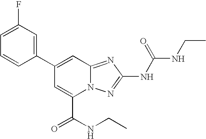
C1(C2=CC3=NC(NC(=O)NCC)=NN3C(C(NCC)=O)=C2)=CC(F)=CC=C1
